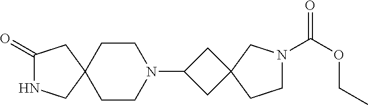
C1(=O)NCC2(C1)CCN(C1CC3(C1)CN(C(OCC)=O)CC3)CC2
